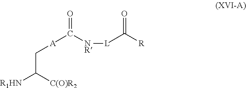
[NR](C([A]CC([R1HN])[C(O)R2])=O)[L]C(=O)[R]
